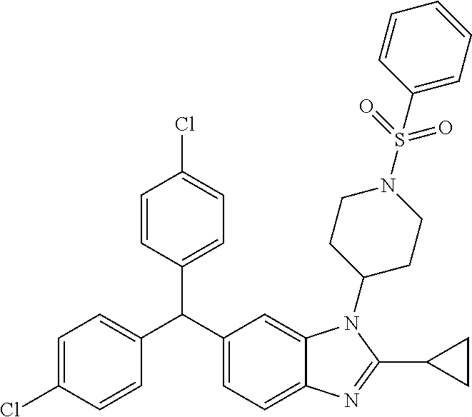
C1=C(Cl)C=CC(C(C2=CC=C3C(=C2)N(C2CCN(S(=O)(=O)C4=CC=CC=C4)CC2)C(C2CC2)=N3)C2=CC=C(Cl)C=C2)=C1
